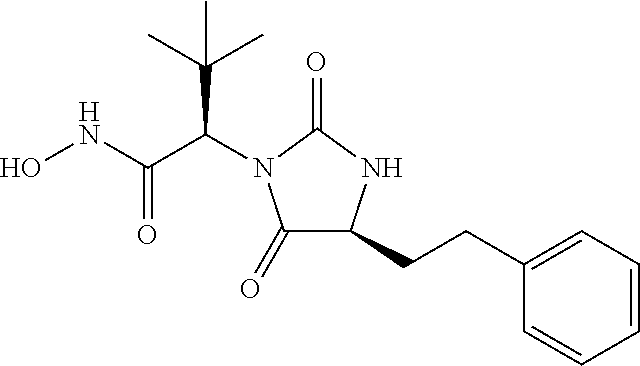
ONC(C(C(C)(C)C)N1C(=O)C(CCC2=CC=CC=C2)NC1=O)=O
